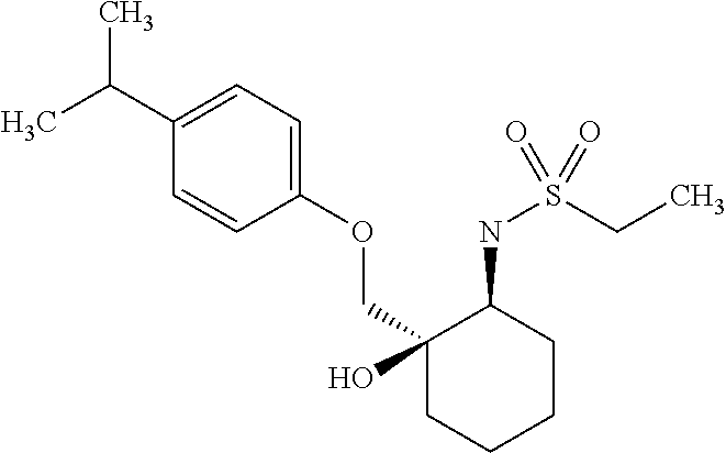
C1(C(C)C)=CC=C(OCC2(O)CCCCC2NS(=O)(CC)=O)C=C1
